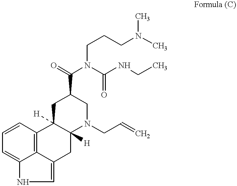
C12=C3C(=CC=C1)NC=C3CC1([H])C2([H])CC(C(=O)N(C(NCC)=O)CCCN(C)C)CN1CC=C
